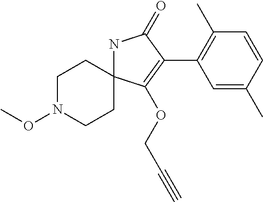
N1C2(C(OCC#C)=C(C3=C(C)C=CC(C)=C3)C1=O)CCN(OC)CC2
